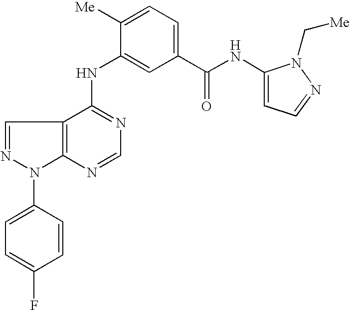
C12=C(C(NC3=CC(C(NC4=CC=NN4C[Me])=O)=CC=C3[Me])=NC=N1)C=NN2C1=CC=C(F)C=C1
